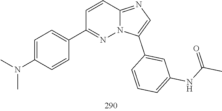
N(C)(C)C1=CC=C(C2=NN3C(C4=CC(NC(=O)C)=CC=C4)=CN=C3C=C2)C=C1
